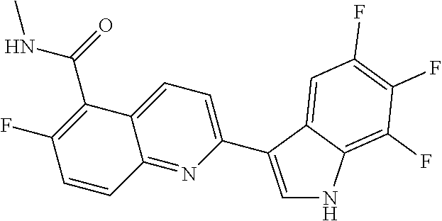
C1(C2=CNC3=C(F)C(F)=C(F)C=C32)=CC=C2C(=N1)C=CC(F)=C2C(=O)NC
